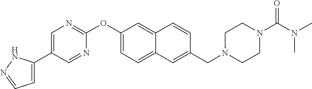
C1=C(C2=CN=C(OC3=CC=C4C(=C3)C=CC(CN3CCN(C(N(C)C)=O)CC3)=C4)N=C2)NN=C1
